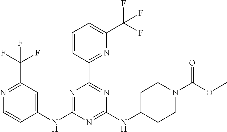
C1=CC(C2=NC(NC3CCN(C(OC)=O)CC3)=NC(NC3=CC(C(F)(F)F)=NC=C3)=N2)=NC(C(F)(F)F)=C1
